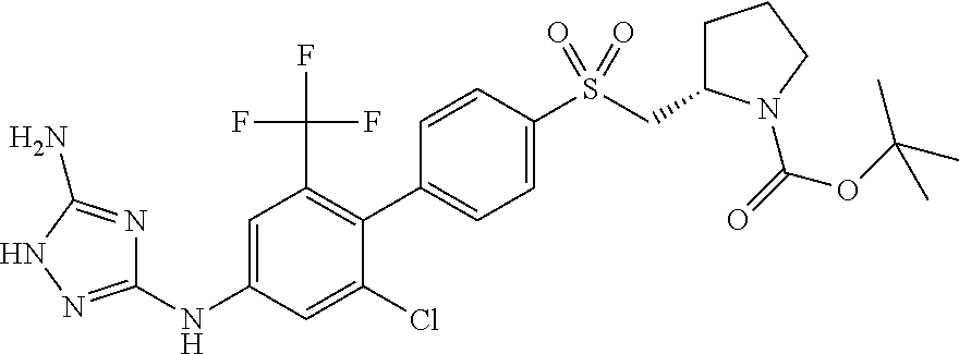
C1=C(S(CC2CCCN2C(OC(C)(C)C)=O)(=O)=O)C=CC(C2=C(C(F)(F)F)C=C(NC3=NNC(N)=N3)C=C2Cl)=C1
